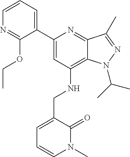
C1=CC=C(C2=CC(NCC3=CC=CN(C)C3=O)=C3C(=N2)C(C)=NN3C(C)C)C(OCC)=N1
